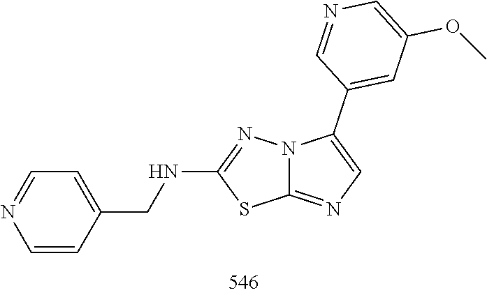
C1=C(CNC2=NN3C(=NC=C3C3=CC(OC)=CN=C3)S2)C=CN=C1
